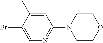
C1=C(C)C(Br)=CN=C1N1CCOCC1
